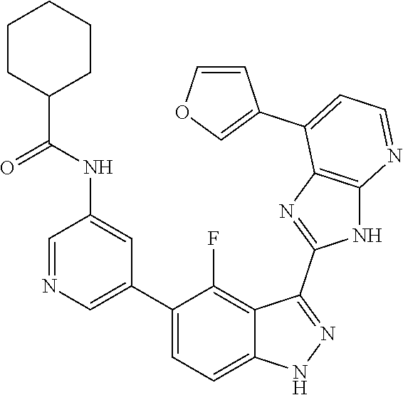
C1=NC=C(C2=CC=C3C(=C2F)C(C2=NC4=C(N2)N=CC=C4C2=COC=C2)=NN3)C=C1NC(=O)C1CCCCC1
